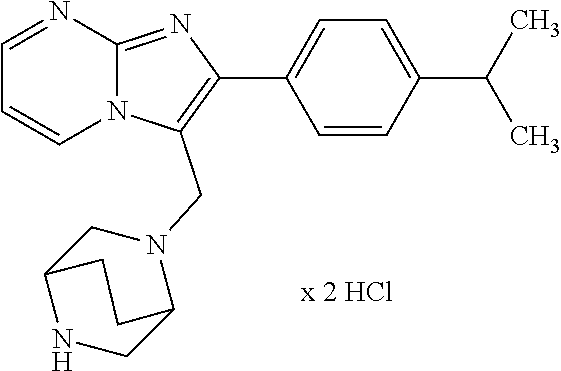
C1=NC2=NC(C3=CC=C(C(C)C)C=C3)=C(CN3CC4NCC3CC4)N2C=C1
